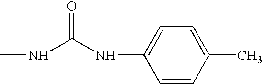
N(C(NC)=O)C1=CC=C(C)C=C1
